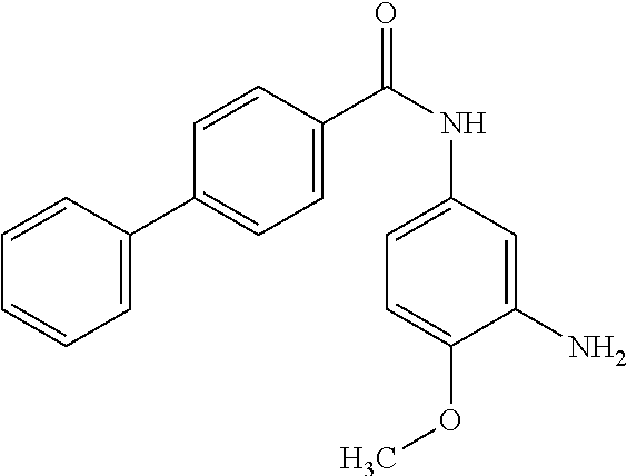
C1(C2=CC=CC=C2)=CC=C(C(NC2=CC=C(OC)C(N)=C2)=O)C=C1
